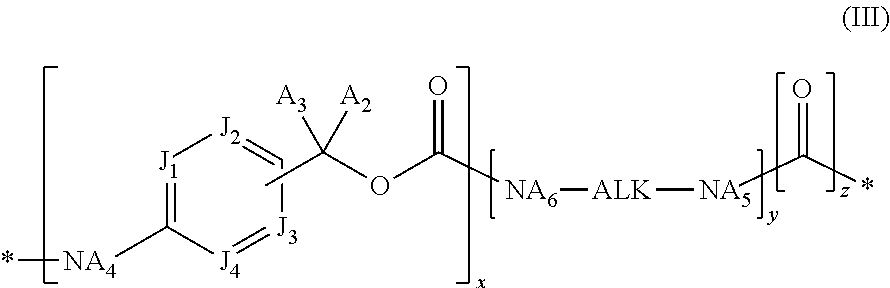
[J1]1=C([NA4]*)[J4]=[J3]C=[J2]1.CC(OC([NA6][ALK][NA5]C(*)=O)=O)([A2])[A3]
